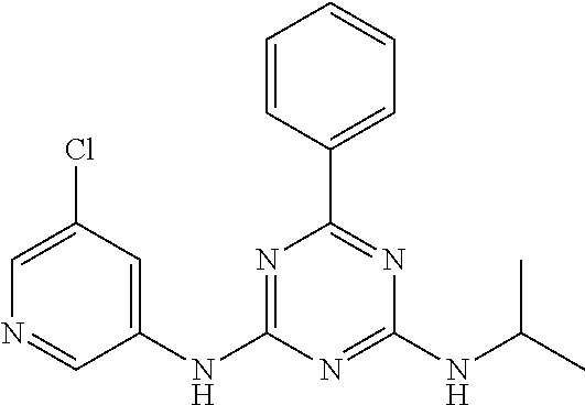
N1=C(NC2=CC(Cl)=CN=C2)N=C(NC(C)C)N=C1C1=CC=CC=C1
